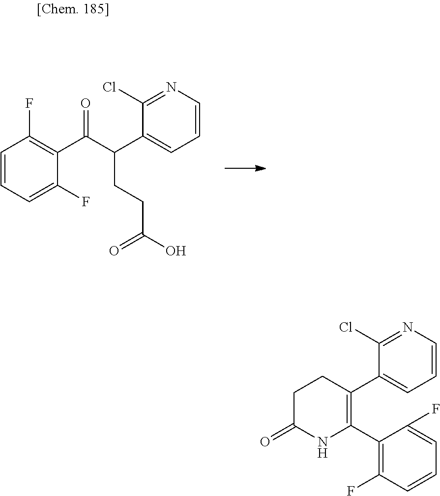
C1=CC=C(F)C(C(C(C2=CC=CN=C2Cl)CCC(O)=O)=O)=C1F.C1(C2=C(C3=CC=CN=C3Cl)CCC(=O)N2)=C(F)C=CC=C1F
